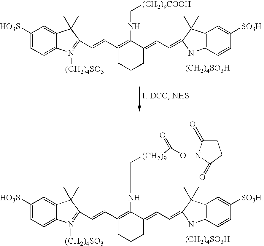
C1=C2C(=CC=C1[HO3S])N([(CH2)4SO3])=C(C=CC1=C(NC[(CH2)9COOH])C(=CC=C3C(C)(C)C4=C(N3[(CH2)4SO3H])C=CC([SO3H])=C4)CCC1)C2(C)C.C1=C2C(=CC=C1[HO3S])N([(CH2)4SO3])=C(C=CC1=C(NC[(CH2)9]C(ON3C(=O)CCC3=O)=O)C(=CC=C3C(C)(C)C4=C(N3[(CH2)4SO3H])C=CC([SO3H])=C4)CCC1)C2(C)C
